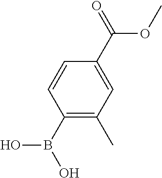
C1=CC(B(O)O)=C(C)C=C1C(OC)=O
